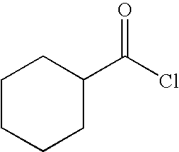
C1CCCC(C(Cl)=O)C1
